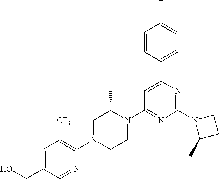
C1=C(CO)C=NC(N2CCN(C3=NC(N4C(C)CC4)=NC(C4=CC=C(F)C=C4)=C3)C(C)C2)=C1[CF3]
